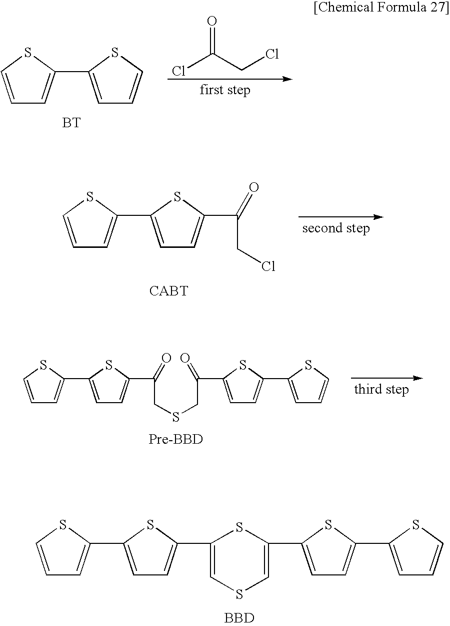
C1=CSC(C2=CC=C(C3=CSC=C(C4=CC=C(C5=CC=CS5)S4)S3)S2)=C1.[BBD].C1=CSC(C2=CC=CS2)=C1.[BT].ClC(CCl)=O.C1=CSC(C2=CC=C(C(=O)CCl)S2)=C1.C1=CSC(C2=CC=C(C(=O)CSCC(=O)C3=CC=C(C4=CC=CS4)S3)S2)=C1
